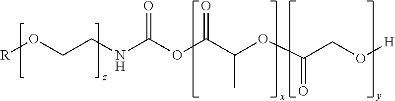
O(C(C(OC(CO[H])=O)C)=O)C(NCCO[R])=O
